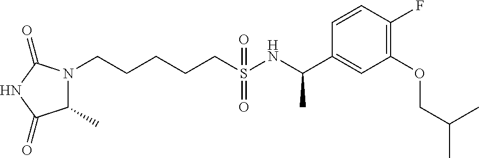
C1=CC(F)=C(OCC(C)C)C=C1C(NS(CCCCCN1C(C)C(=O)NC1=O)(=O)=O)C
